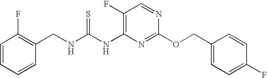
C1(F)=C(NC(NCC2=C(F)C=CC=C2)=S)N=C(OCC2=CC=C(F)C=C2)N=C1
